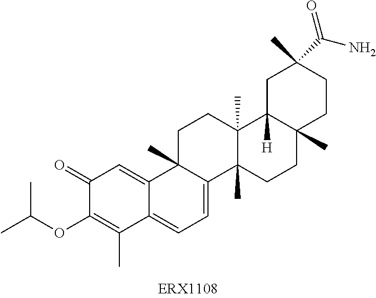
C1(=O)C(OC(C)C)=C(C)C2=CC=C3C(C)(C2=C1)CCC1(C)C3(C)CCC2(C)C1([H])CC(C)(C(N)=O)CC2
